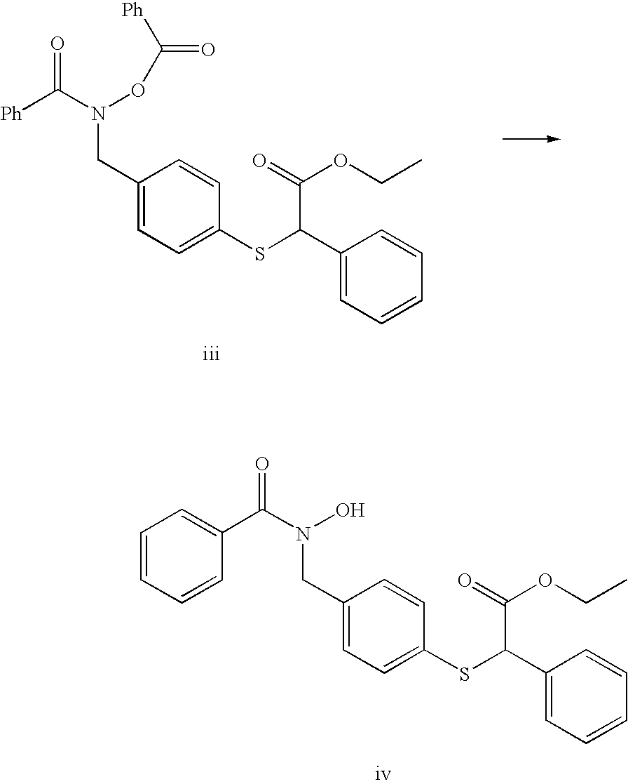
C1(C(SC2=CC=C(CN(OC(=O)[Ph])C([Ph])=O)C=C2)C(=O)OCC)=CC=CC=C1.C1(C(SC2=CC=C(CN(C(C3=CC=CC=C3)=O)O)C=C2)C(=O)OCC)=CC=CC=C1
